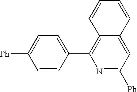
C1=CC(C2=C3C(=CC([Ph])=N2)C=CC=C3)=CC=C1[Ph]
